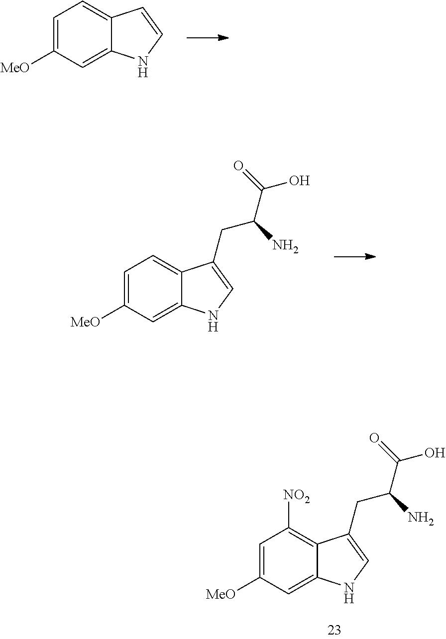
C1=C([MeO])C=C2C(=C1)C=CN2.C1=C([MeO])C=C2C(=C1)C(CC(C(=O)O)N)=CN2.C1=C([MeO])C=C2C(=C1[NO2])C(CC(C(=O)O)N)=CN2
